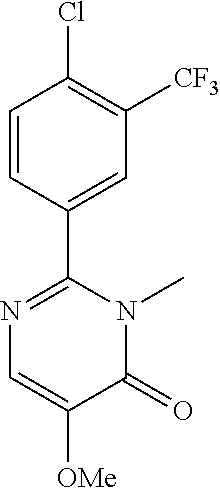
C1=CC(C2=NC=C([OMe])C(=O)N2C)=CC([CF3])=C1Cl
